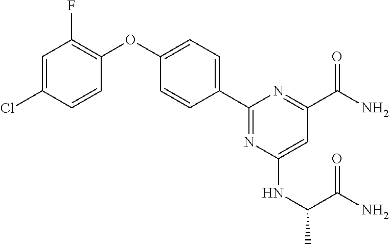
C1(C2=CC=C(OC3=C(F)C=C(Cl)C=C3)C=C2)=NC(NC(C)C(N)=O)=CC(C(=O)N)=N1
